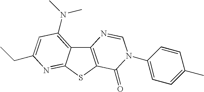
C12=C(SC3=NC(CC)=CC(N(C)C)=C13)C(=O)N(C1=CC=C(C)C=C1)C=N2
